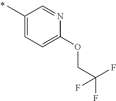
CC1=CC=C(OCC(F)(F)F)N=C1
